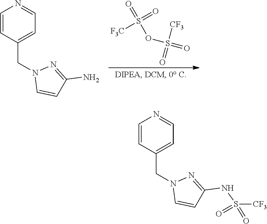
C1=CC(CN2C=CC(N)=N2)=CC=N1.O=S(OS(=O)([CF3])=O)(=O)[F3C].C1=CN(CC2=CC=NC=C2)N=C1NS([CF3])(=O)=O
